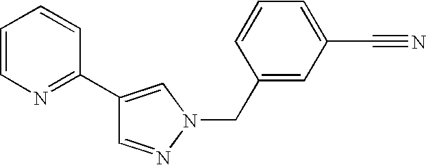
C1(C2=NC=CC=C2)=CN(CC2=CC(C#N)=CC=C2)N=C1
